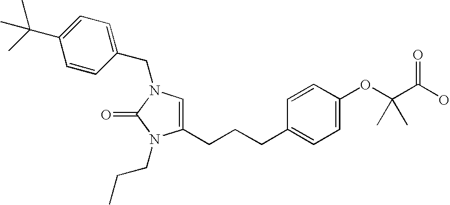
C1(CCCC2=CC=C(OC(C(O)=O)(C)C)C=C2)=CN(CC2=CC=C(C(C)(C)C)C=C2)C(=O)N1CCC
